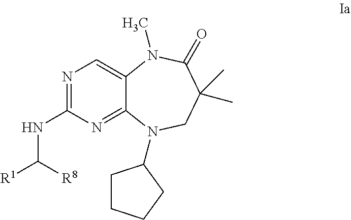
N1=C(NC([R1])[R8])N=C2C(=C1)N(C)C(=O)C(C)(C)CN2C1CCCC1
